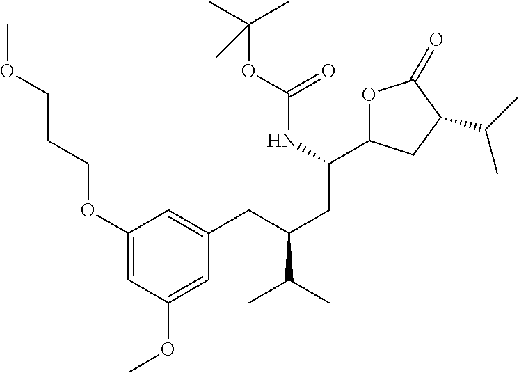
C1(OCCCOC)=CC(OC)=CC(CC(CC(C2OC(=O)C(C(C)C)C2)NC(OC(C)(C)C)=O)C(C)C)=C1
